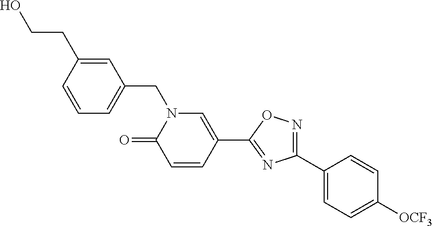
C1=C(CCO)C=CC=C1CN1C(=O)C=CC(C2=NC(C3=CC=C([OCF3])C=C3)=NO2)=C1
